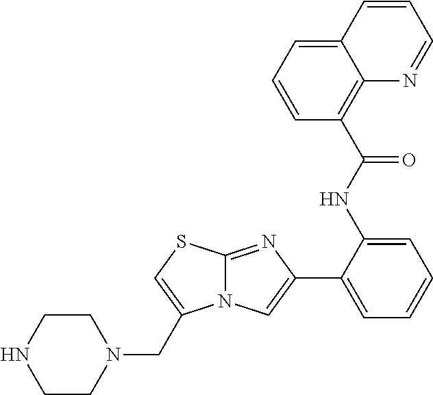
C12=NC(C3=CC=CC=C3NC(C3=C4C(=CC=C3)C=CC=N4)=O)=CN1C(CN1CCNCC1)=CS2
